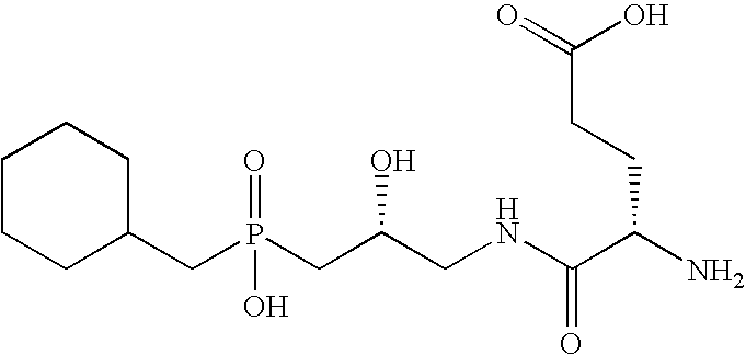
C1CCC(CP(CC(CNC(=O)C(CCC(=O)O)N)O)(O)=O)CC1
